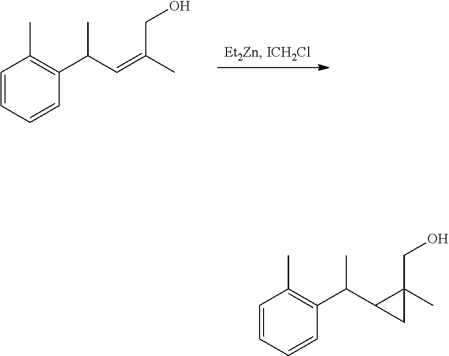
C1=CC=CC(C(C=C(C)CO)C)=C1C.C1=CC=CC(C(C2C(C)(CO)C2)C)=C1C
